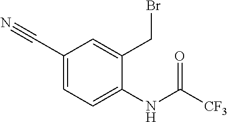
C1(C#N)=CC=C(NC([CF3])=O)C(CBr)=C1
